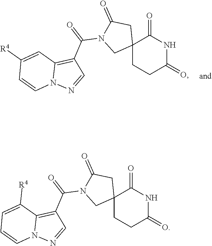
C12(CCC(=O)NC1=O)CC(=O)N(C(=O)C1=C3N(N=C1)C=CC=C3[R4])C2.C12(CCC(=O)NC1=O)CC(=O)N(C(=O)C1=C3N(N=C1)C=CC([R4])=C3)C2
